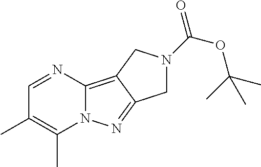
C1=NC2=C3C(=NN2C(C)=C1C)CN(C(OC(C)(C)C)=O)C3
